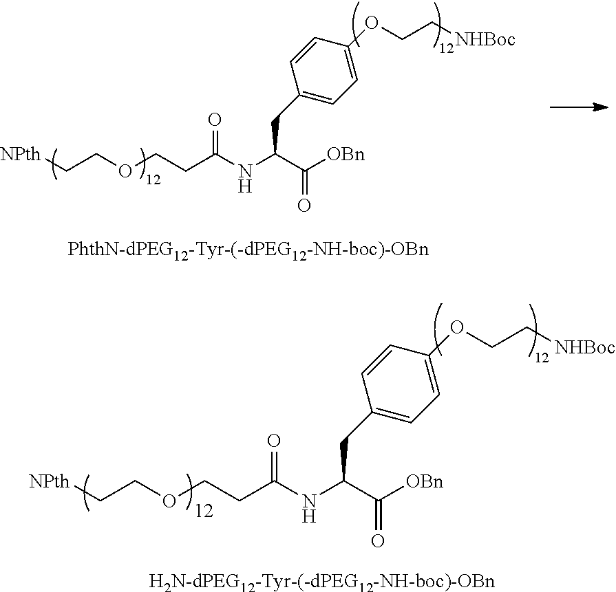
[NPth]CCOCCC(NC(C([OBn])=O)CC1=CC=C(OCC[NHBoc])C=C1)=O.[PhthN-dPEG12-Tyr-(-dPEG12-NH-boc)-OBn].[NPth]CCOCCC(NC(C([OBn])=O)CC1=CC=C(OCC[NHBoc])C=C1)=O.[H2N-dPEG12-Tyr-(-dPEG12-NH-boc)-OBn]
